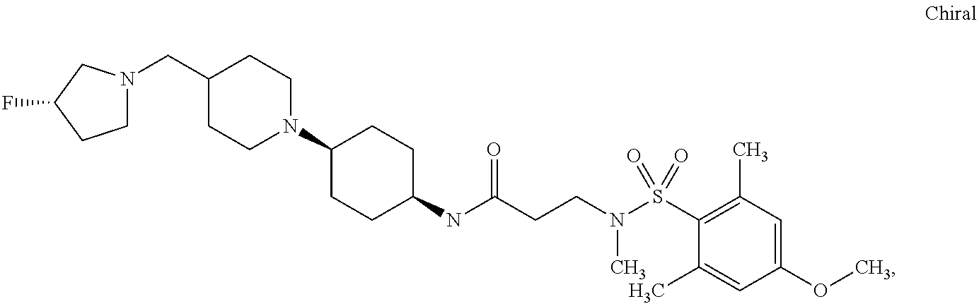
C1N(CC2CCN(C3CCC(NC(CCN(S(C4=C(C)C=C(OC)C=C4C)(=O)=O)C)=O)CC3)CC2)CC(F)C1
